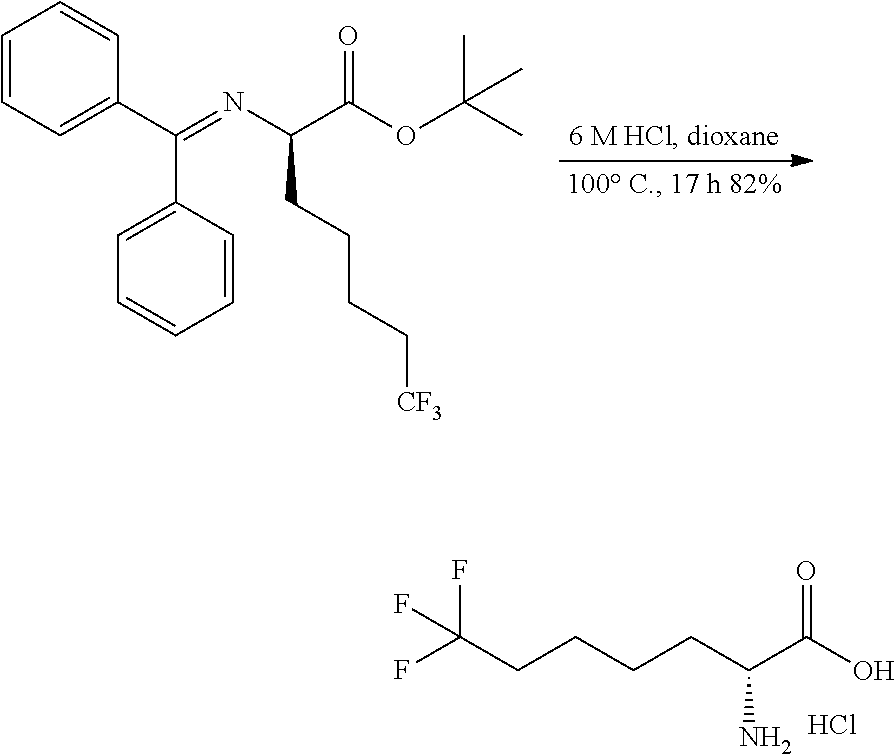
C(CCCCC(N)C(O)=O)(F)(F)F.Cl.C1=CC=C(C(C2=CC=CC=C2)=NC(C(OC(C)(C)C)=O)CCCC[CF3])C=C1
